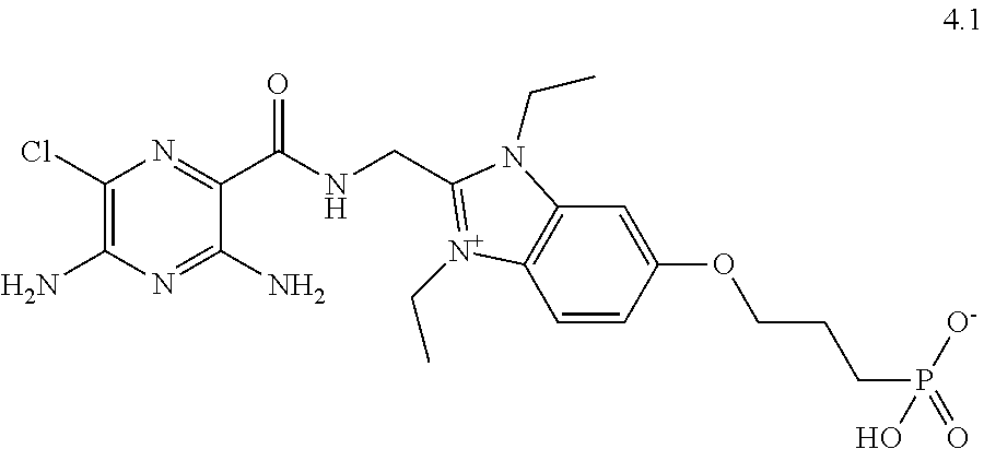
C1(Cl)=C(N)N=C(N)C(C(NCC2=[N+](CC)C3=C(C=C(OCCCP(O)([O-])=O)C=C3)N2CC)=O)=N1
